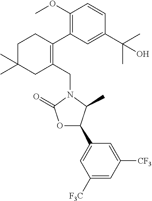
C1(CN2C(=O)OC(C3=CC([F3C])=CC([CF3])=C3)C2C)=C(C2=C(OC)C=CC(C(C)(C)O)=C2)CCC(C)(C)C1
